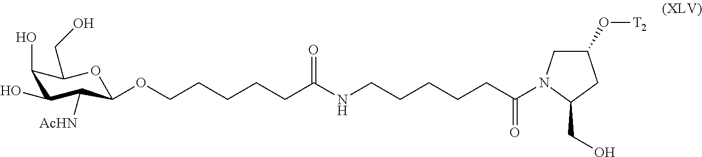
C1(O)C(O)C([AcHN])C(OCCCCCC(=O)NCCCCCC(=O)N2CC(O[T2])CC2CO)OC1CO
